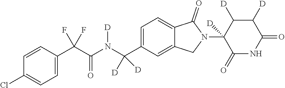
C1=CC(C(C(N(C(C2=CC=C3C(=C2)CN(C2([D])C(=O)NC(=O)C([D])C2[D])C3=O)([D])[D])[D])=O)(F)F)=CC=C1Cl
